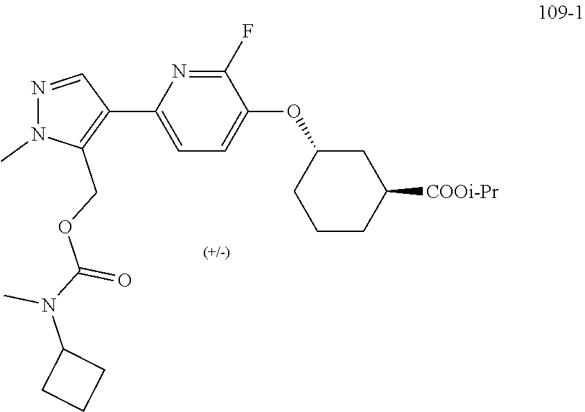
[COOi-Pr]C1CC(OC2=CC=C(C3=C(COC(N(C4CCC4)C)=O)N(C)N=C3)N=C2F)CCC1
